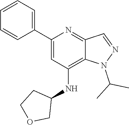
CC(N1N=CC2=NC(C3=CC=CC=C3)=CC(NC3COCC3)=C12)C
